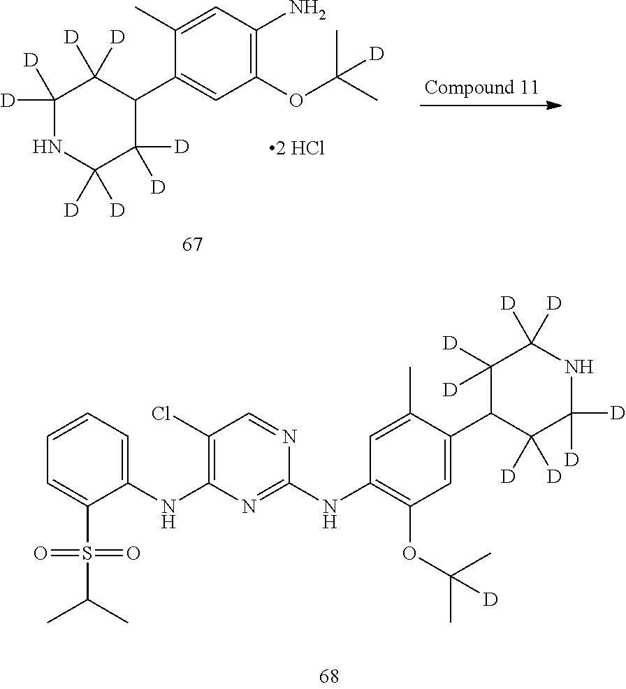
C1=C(C)C(C2C([D])([D])C([D])([D])NC([D])([D])C2([D])[D])=CC(OC(C)(C)[D])=C1NC1=NC(NC2=CC=CC=C2S(C(C)C)(=O)=O)=C(Cl)C=N1.C1([D])([D])NC([D])([D])C([D])([D])C(C2=CC(OC(C)(C)[D])=C(N)C=C2C)C1([D])[D]
